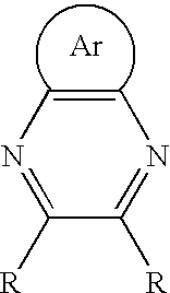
[Ar].C1([R])=NC=CN=C1[R]
